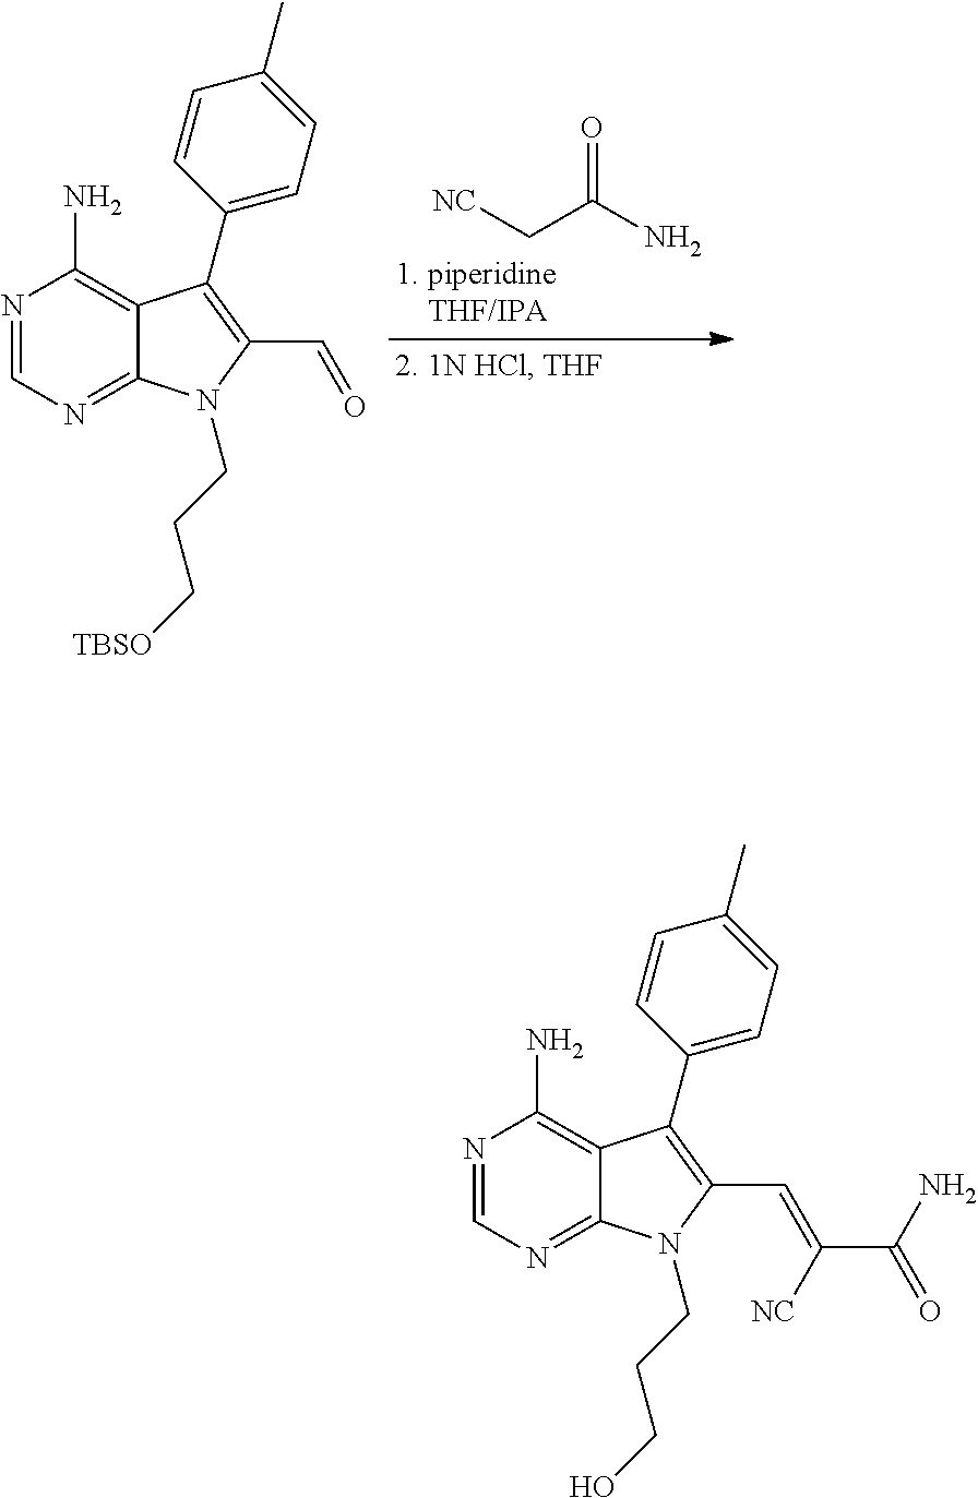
N1=CN=C2C(=C1N)C(C1=CC=C(C)C=C1)=C(C=C(C(N)=O)[NC])N2CCCO.N1=CN=C2C(=C1N)C(C1=CC=C(C)C=C1)=C(C=O)N2CCC[TBSO].[NC]CC(N)=O
